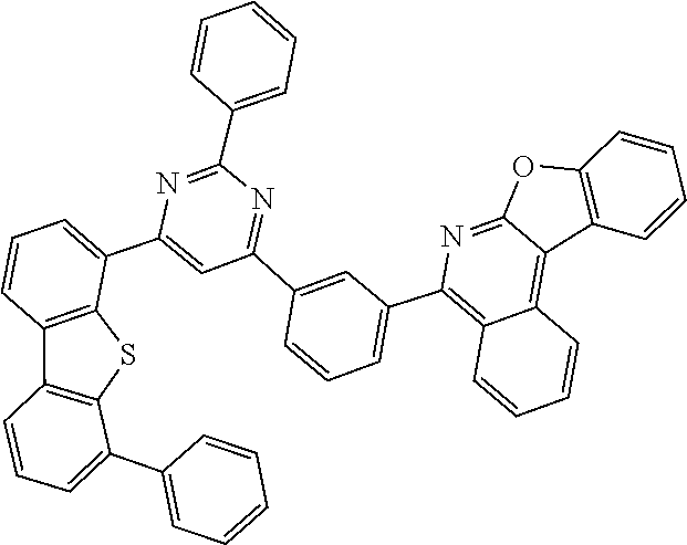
C1=CC=CC(C2=NC(C3=CC=CC4=C3SC3=C4C=CC=C3C3=CC=CC=C3)=CC(C3=CC(C4=C5C(=C6C7=C(C=CC=C7)OC6=N4)C=CC=C5)=CC=C3)=N2)=C1
